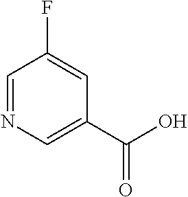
C1(C(=O)O)=CN=CC(F)=C1
